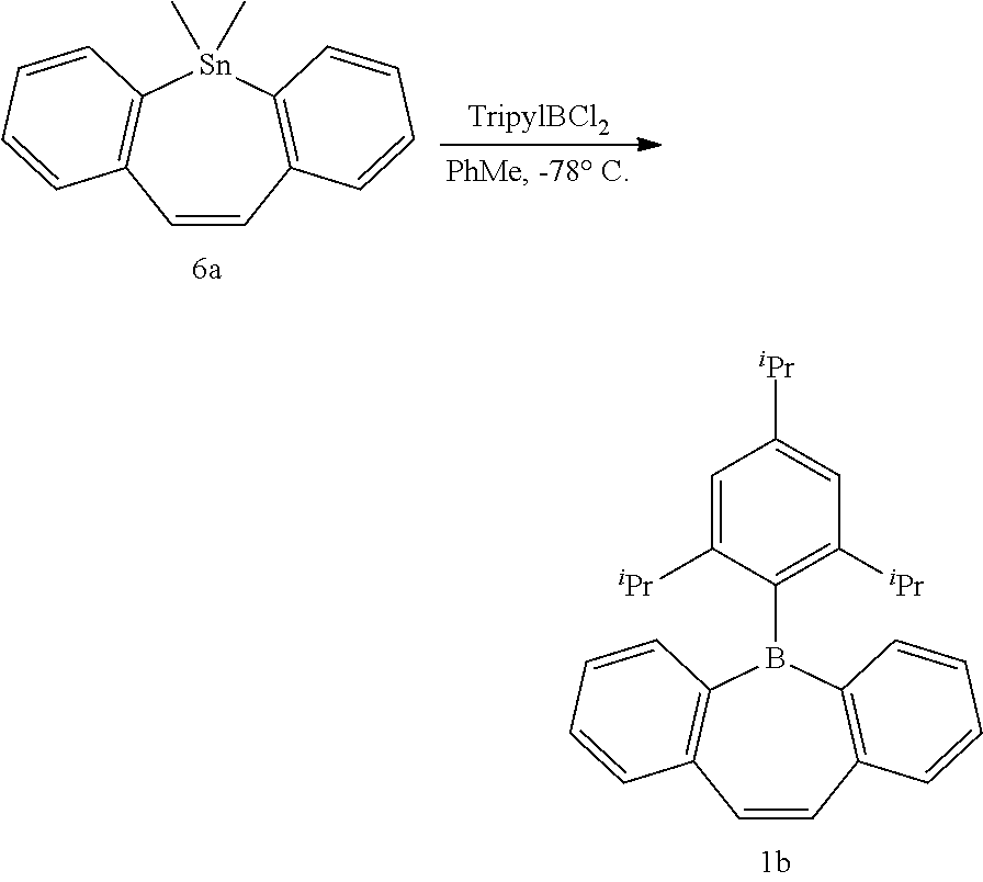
C1([iPr])=C(B2C3=C(C=CC4=C2C=CC=C4)C=CC=C3)C([iPr])=CC([iPr])=C1.C1=CC2=C([Sn](C)(C)C3=C1C=CC=C3)C=CC=C2.[TripylBCl2]
